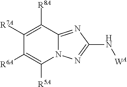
C1([R7A])=C([R8A])C2=NC(N[WA])=NN2C([R5A])=C1[R6A]
